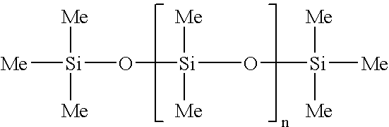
[Me][Si](O[Si](O[Si]([Me])([Me])[Me])([Me])[Me])([Me])[Me]
